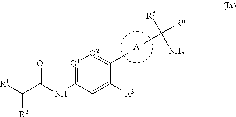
[Q1]1=C(NC(C([R1])[R2])=O)C=C([R3])C(C)=[Q2]1.CC([R5])(N)[R6].[A]
